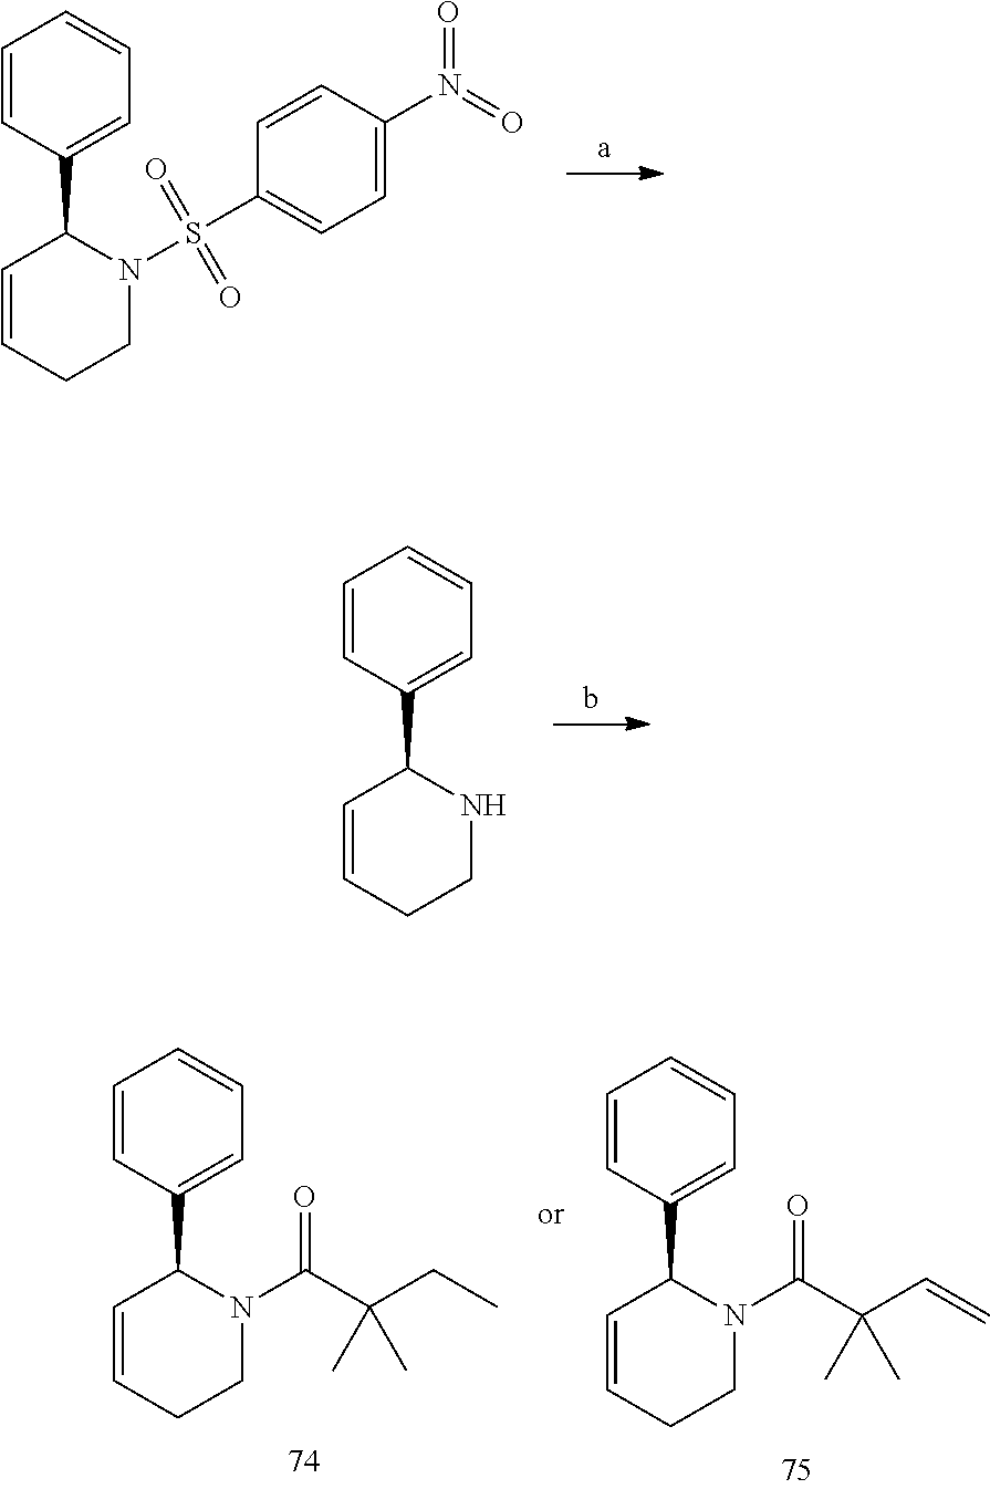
C1=CC(C2C=CCCN2S(C2=CC=C(N(=O)=O)C=C2)(=O)=O)=CC=C1.C1=CC(C2C=CCCN2)=CC=C1.C1=CC(C2C=CCCN2C(C(CC)(C)C)=O)=CC=C1.C1=CC(C2C=CCCN2C(C(C=C)(C)C)=O)=CC=C1
